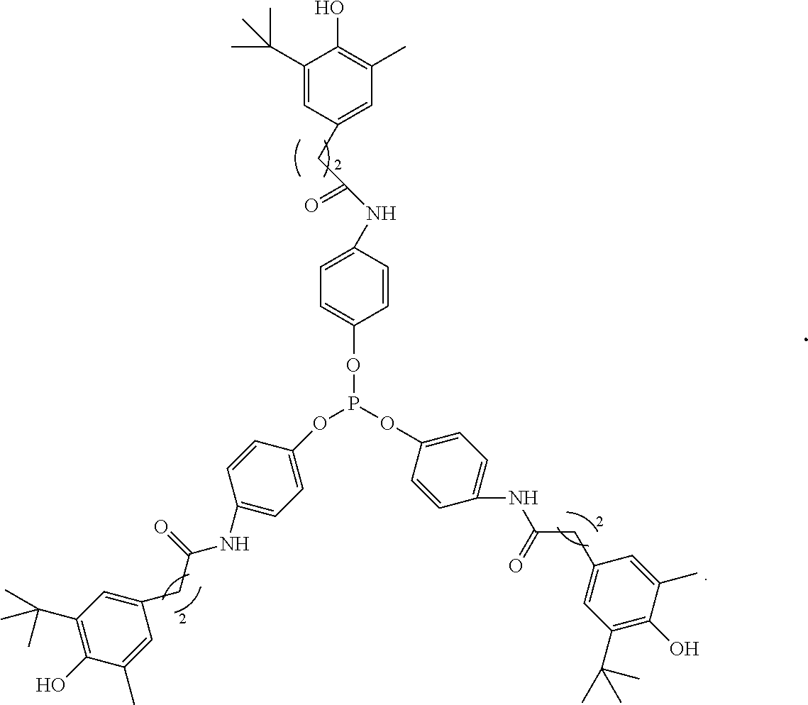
O(P(OC1=CC=C(NC(CC2=CC(C(C)(C)C)=C(O)C(C)=C2)=O)C=C1)OC1=CC=C(NC(CC2=CC(C(C)(C)C)=C(O)C(C)=C2)=O)C=C1)C1=CC=C(NC(CC2=CC(C)=C(O)C(C(C)(C)C)=C2)=O)C=C1
